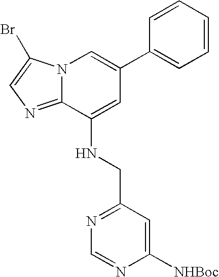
N12C(=NC=C1Br)C(NCC1=NC=NC([NHBoc])=C1)=CC(C1=CC=CC=C1)=C2
